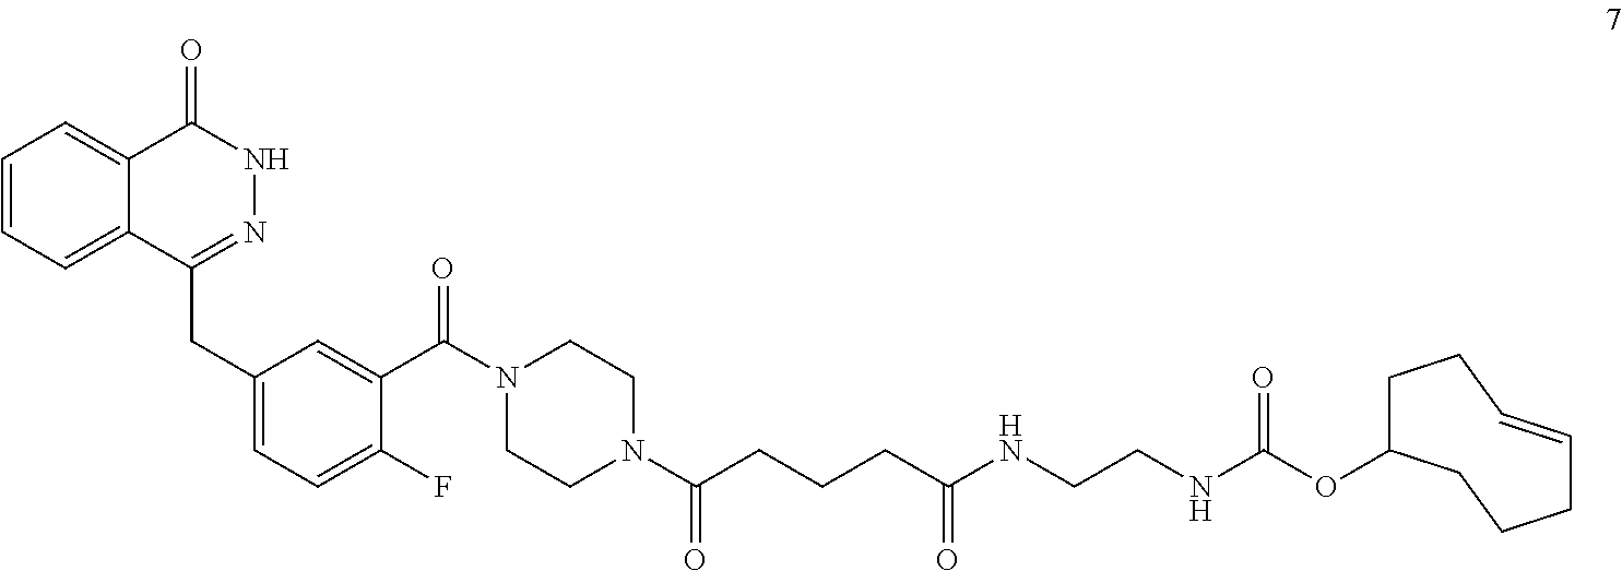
C12=CC=CC=C1C(=O)NN=C2CC1=CC=C(F)C(C(N2CCN(C(CCCC(NCCNC(=O)OC3CCC=CCCC3)=O)=O)CC2)=O)=C1
